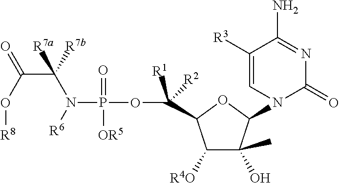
C1([R4O])C(O)(C)C(N2C(=O)N=C(N)C([R3])=C2)OC1C([R1])([R2])OP(N(C(C(=O)O[R8])([R7a])[R7b])[R6])(=O)[OR5]
